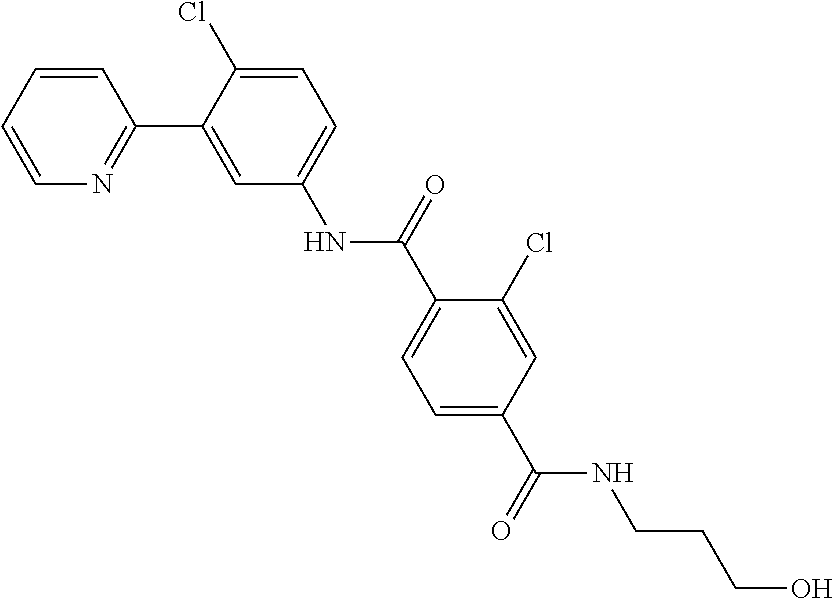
C1=CC=CN=C1C1=CC(NC(C2=CC=C(C(=O)NCCCO)C=C2Cl)=O)=CC=C1Cl
